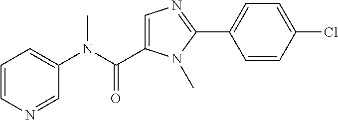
C1=NC=CC=C1N(C)C(=O)C1=CN=C(C2=CC=C(Cl)C=C2)N1C
